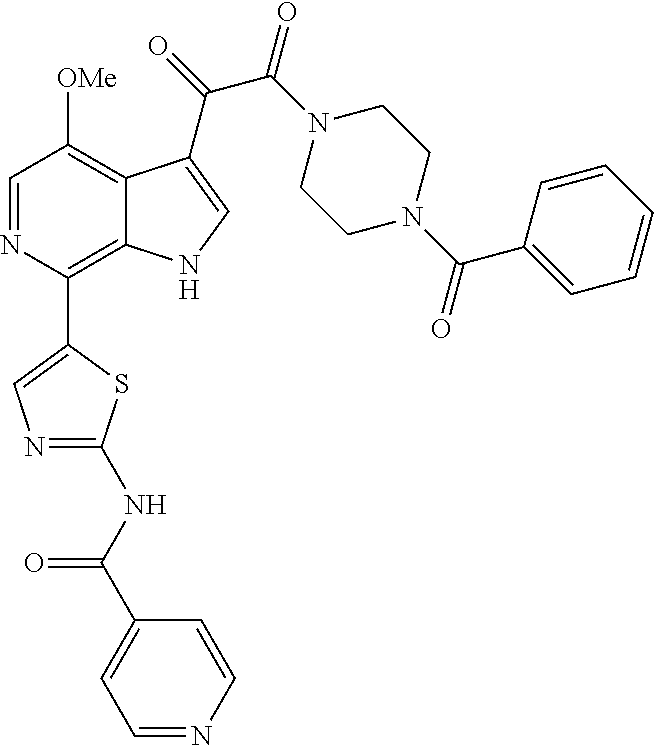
C1(C2=C3C(=C([OMe])C=N2)C(C(=O)C(N2CCN(C(C4=CC=CC=C4)=O)CC2)=O)=CN3)=CN=C(NC(C2=CC=NC=C2)=O)S1
